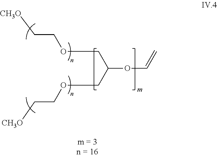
[CH3O]CCOCC(COCC[CH3O])OC=C
